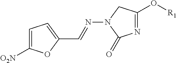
C1=C([O2N])OC(C=NN2CC(O[R1])=NC2=O)=C1
